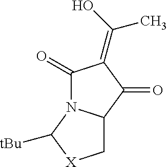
C1(=O)N2C(C(=O)C1=C(C)O)C[X]C2[tBu]
